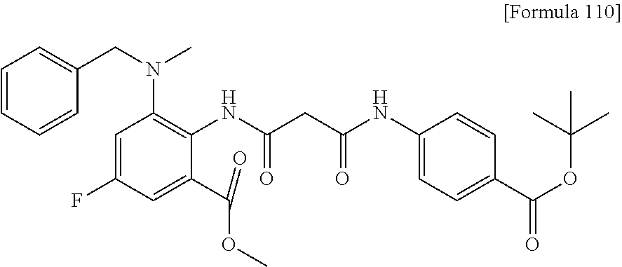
C1=CC=CC(CN(C)C2=C(NC(CC(NC3=CC=C(C(=O)OC(C)(C)C)C=C3)=O)=O)C(C(OC)=O)=CC(F)=C2)=C1
